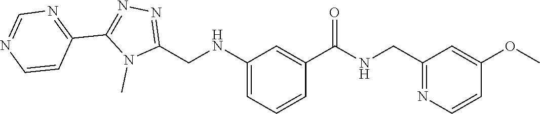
N1=C(CNC2=CC=CC(C(=O)NCC3=NC=CC(OC)=C3)=C2)N(C)C(C2=NC=NC=C2)=N1
